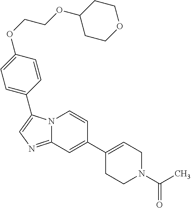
C1(C2=CCN(C(C)=O)CC2)=CC2=NC=C(C3=CC=C(OCCOC4CCOCC4)C=C3)N2C=C1
